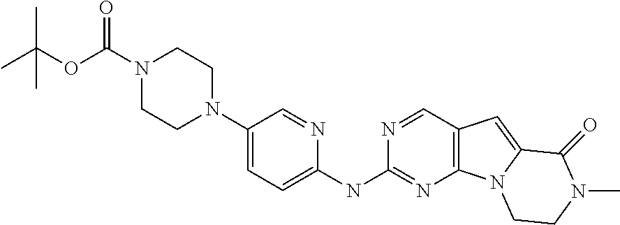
N1(C(=O)OC(C)(C)C)CCN(C2=CC=C(NC3=NC4=C(C=N3)C=C3N4CCN(C)C3=O)N=C2)CC1
